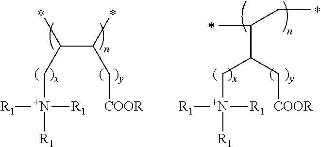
C(C(C)C[N+]([R1])([R1])[R1])(C[COOR])C.C([N+]([R1])([R1])[R1])C(C[COOR])C(C)CC
